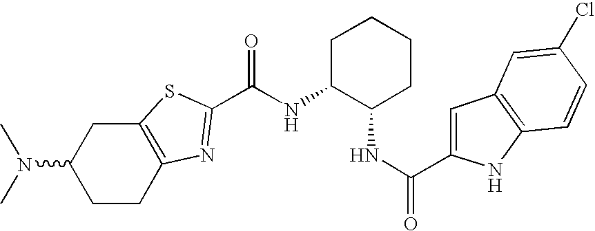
C(NC1C(NC(=O)C2=CC3=C(N2)C=CC(Cl)=C3)CCCC1)(=O)C1=NC2=C(CC(N(C)C)CC2)S1
